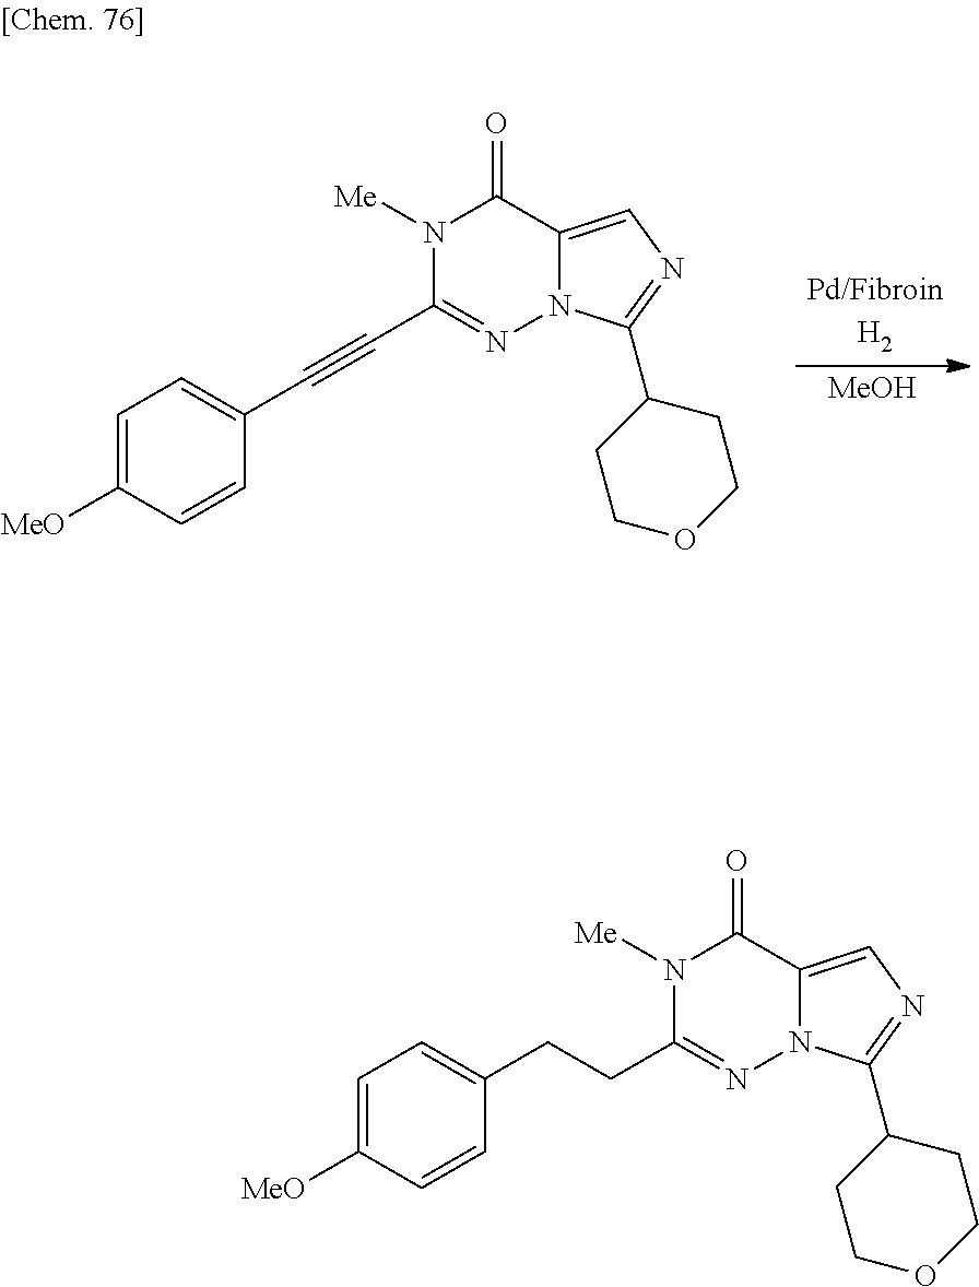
N1([Me])C(C#CC2=CC=C([MeO])C=C2)=NN2C(=CN=C2C2CCOCC2)C1=O.[MeOH].N1([Me])C(CCC2=CC=C([MeO])C=C2)=NN2C(=CN=C2C2CCOCC2)C1=O
